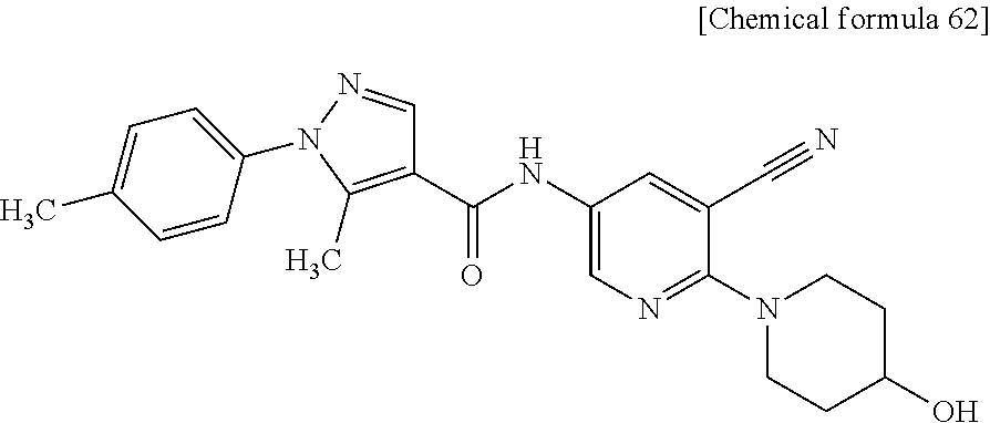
C1(C(NC2=CN=C(N3CCC(O)CC3)C(C#N)=C2)=O)=C(C)N(C2=CC=C(C)C=C2)N=C1
